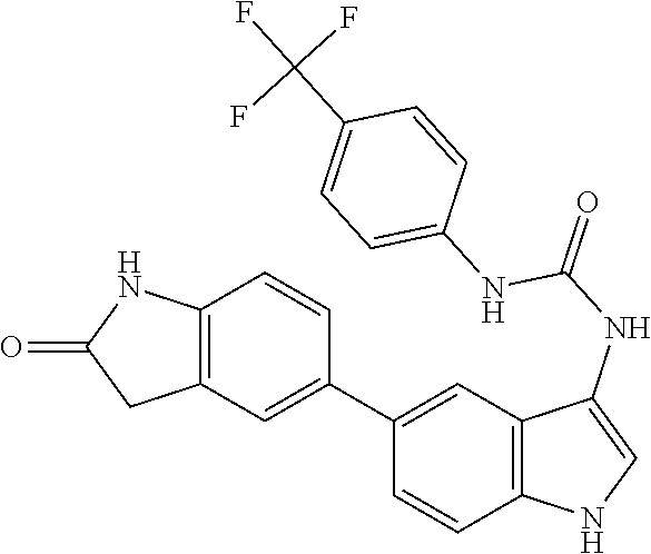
C12=C(C=C(C3=CC4=C(C=C3)NC(=O)C4)C=C1)C(NC(=O)NC1=CC=C(C(F)(F)F)C=C1)=CN2
